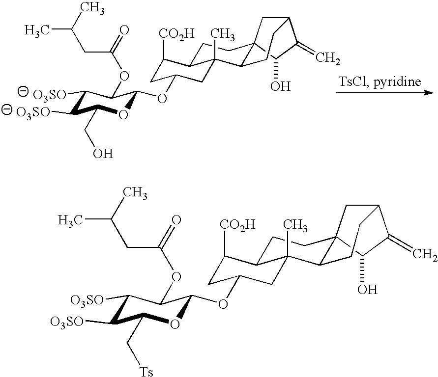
C1([O3SO])C([O3SO])C(CO)OC(OC2CC([CO2H])C3CCC45C(C3(C)C2)CCC(C4)C(=C)C5O)C1OC(=O)CC(C)C.C1([O3SO])C([O3SO])C(C[Ts])OC(OC2CC([CO2H])C3CCC45C(C3(C)C2)CCC(C4)C(=C)C5O)C1OC(=O)CC(C)C
